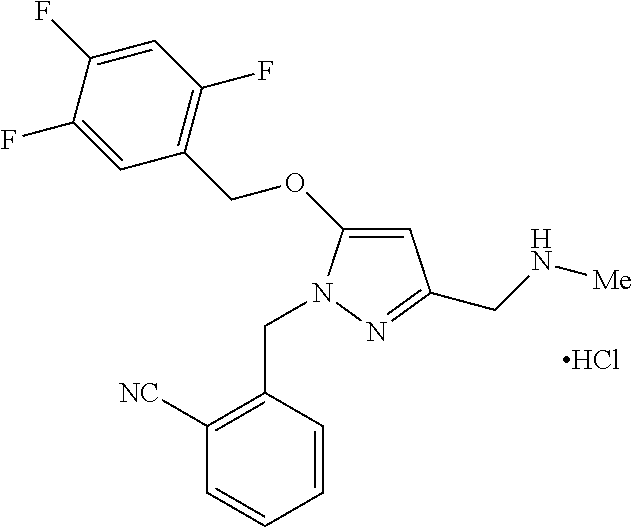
C1=C(OCC2=C(F)C=C(F)C(F)=C2)N(CC2=C([NC])C=CC=C2)N=C1CN[Me].Cl
